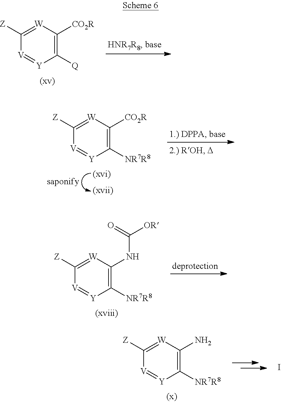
[W]1=C([Z])[V]=[Y]C([Q])=C1[CO2R].[W]1=C([Z])[V]=[Y]C([NR7R8])=C1[CO2R].[W]1=C([Z])[V]=[Y]C([NR7R8])=C1NC([OR])=O.[W]1=C([Z])[V]=[Y]C([NR7R8])=C1N.I
